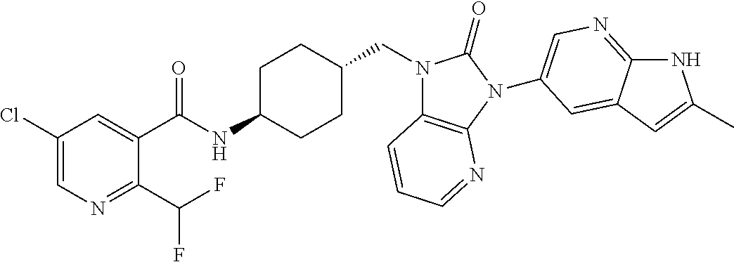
C1(Cl)=CN=C(C(F)F)C(C(NC2CCC(CN3C4=C(N(C5=CN=C6NC(C)=CC6=C5)C3=O)N=CC=C4)CC2)=O)=C1
